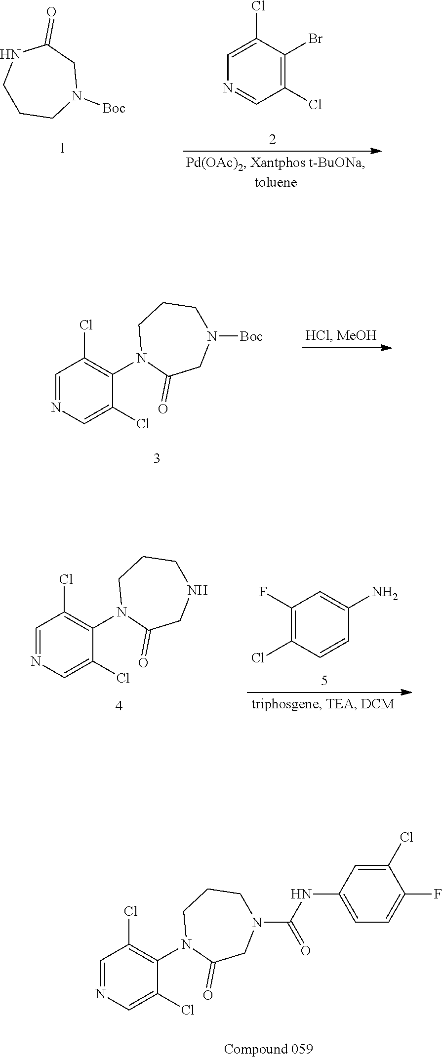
C1=C(Cl)C(Br)=C(Cl)C=N1.C1CCN([Boc])CC(=O)N1.C1=NC=C(Cl)C(N2C(=O)CN([Boc])CCC2)=C1Cl.C1(F)=C(Cl)C=CC(N)=C1.C1=NC=C(Cl)C(N2C(=O)CNCCC2)=C1Cl.C1=C(NC(=O)N2CC(=O)N(C3=C(Cl)C=NC=C3Cl)CCC2)C=C(Cl)C(F)=C1
